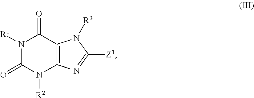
N1([R1])C(=O)N([R2])C2=C(C1=O)N([R3])C([Z1])=N2
